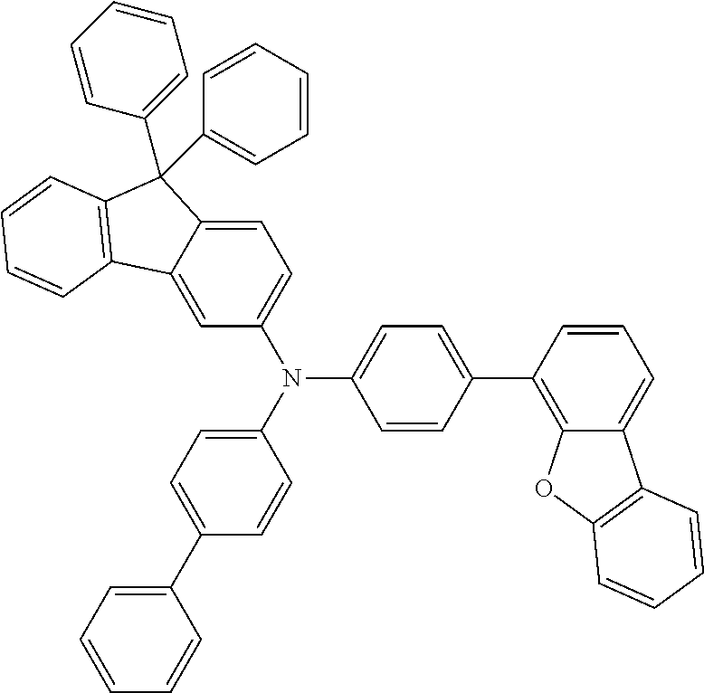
C1=C2C(=CC(N(C3=CC=C(C4=CC=CC=C4)C=C3)C3=CC=C(C4=C5C(=CC=C4)C4=C(O5)C=CC=C4)C=C3)=C1)C1=C(C=CC=C1)C2(C1=CC=CC=C1)C1=CC=CC=C1
